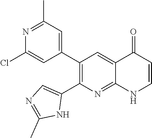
N1=C(C)C=C(C2=C(C3=CN=C(C)N3)N=C3C(=C2)C(=O)C=CN3)C=C1Cl
